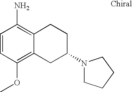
C1=CC(OC)=C2C(=C1N)CCC(N1CCCC1)C2
